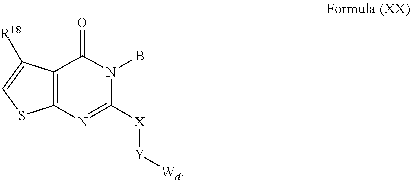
C12=C(N=C([X][Y][Wd])N(B)C1=O)SC=C2[R18]
